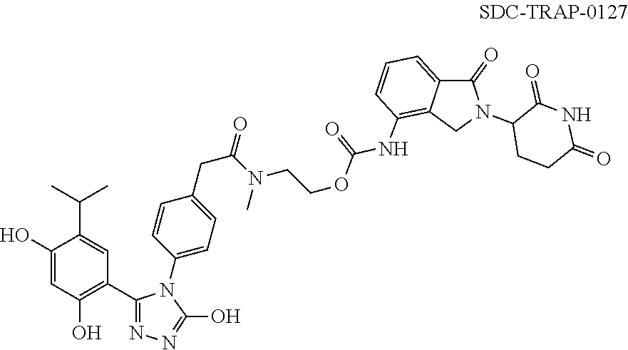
C1(O)=CC(O)=C(C2=NN=C(O)N2C2=CC=C(CC(N(CCOC(NC3=C4CN(C5CCC(=O)NC5=O)C(=O)C4=CC=C3)=O)C)=O)C=C2)C=C1C(C)C
